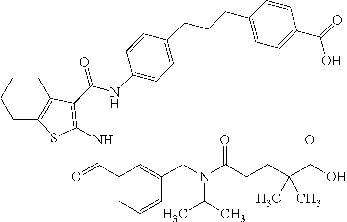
C1CC2=C(CC1)SC(NC(=O)C1=CC=CC(CN(C(C)C)C(=O)CCC(C(=O)O)(C)C)=C1)=C2C(NC1=CC=C(CCCC2=CC=C(C(=O)O)C=C2)C=C1)=O
